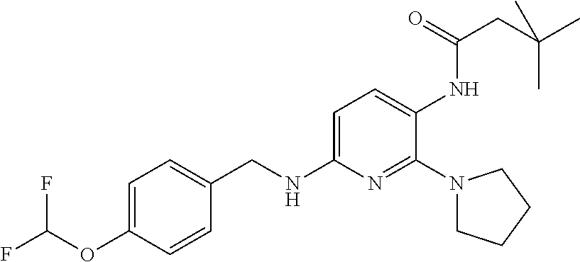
C1=C(OC(F)F)C=CC(CNC2=CC=C(NC(=O)CC(C)(C)C)C(N3CCCC3)=N2)=C1
